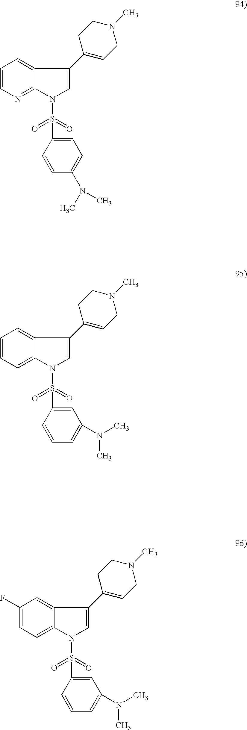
C1=CN=C2C(=C1)C(C1=CCN(C)CC1)=CN2S(=O)(=O)C1=CC=C(N(C)C)C=C1.C1=CC=C2C(=C1)C(C1=CCN(C)CC1)=CN2S(=O)(=O)C1=CC(N(C)C)=CC=C1.C1(F)=CC=C2C(=C1)C(C1=CCN(C)CC1)=CN2S(=O)(=O)C1=CC(N(C)C)=CC=C1
